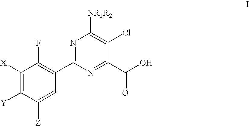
C1([X])=C([Y])C([Z])=CC(C2=NC([NR1R2])=C(Cl)C(C(=O)O)=N2)=C1F
